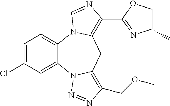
C12=CC=C(Cl)C=C1N1C(=C(COC)N=N1)CC1=C(C3=NC(C)CO3)N=CN21
